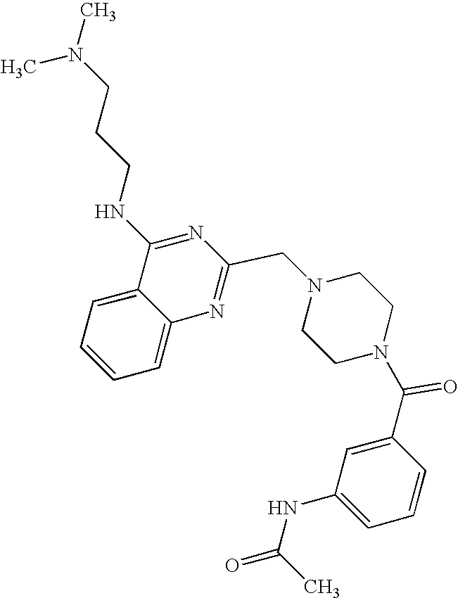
C1(NC(C)=O)=CC=CC(C(N2CCN(CC3=NC4=CC=CC=C4C(NCCCN(C)C)=N3)CC2)=O)=C1
